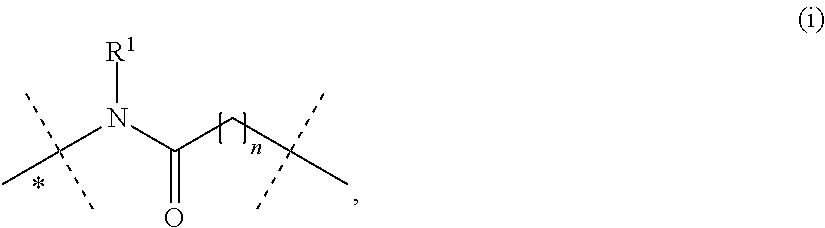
N([R1])(C(CC(C)(C)C)=O)C(C)(C)C
